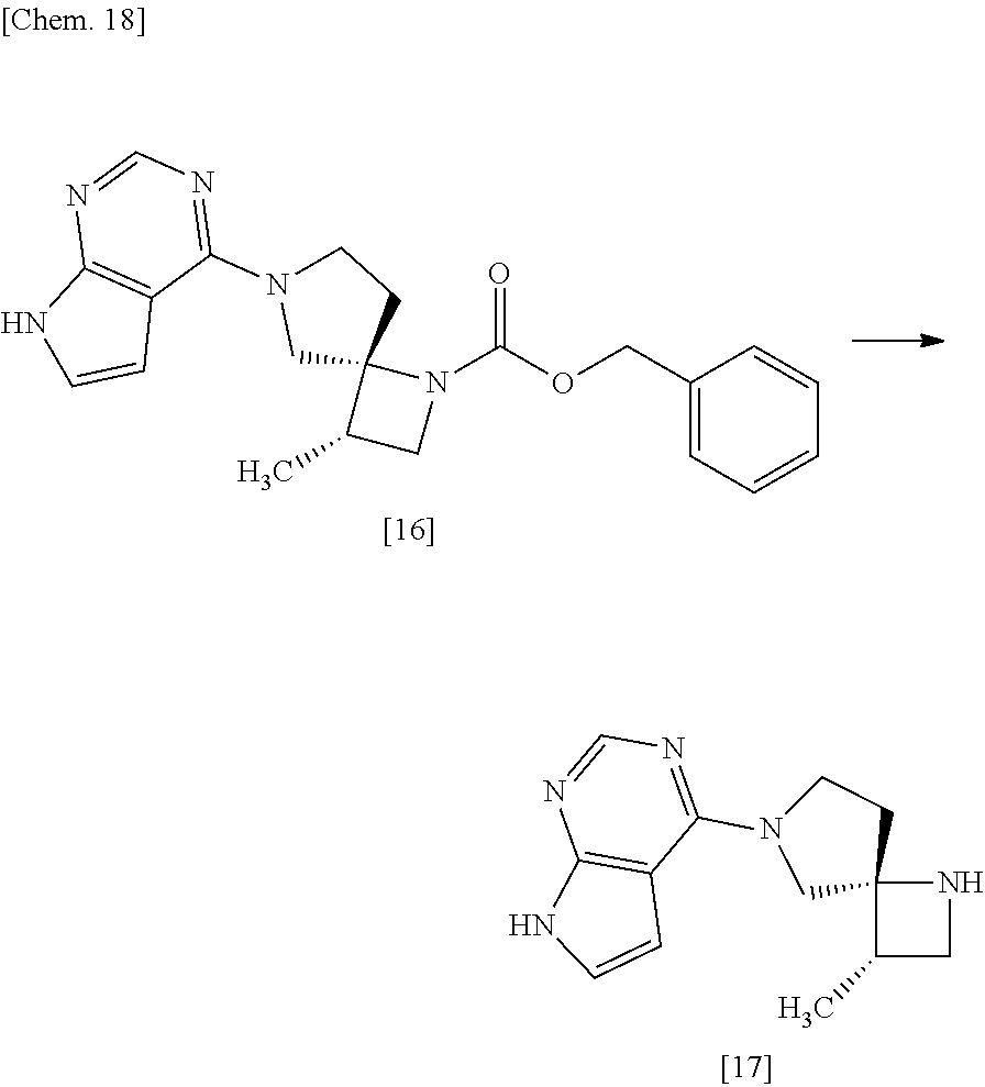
N1(C(OCC2=CC=CC=C2)=O)C2(C(C)C1)CCN(C1=NC=NC3=C1C=CN3)C2.N1C2(C(C)C1)CCN(C1=NC=NC3=C1C=CN3)C2
